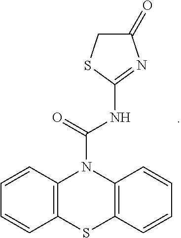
C12=C(SC3=C(N1C(=O)NC1=NC(=O)CS1)C=CC=C3)C=CC=C2
